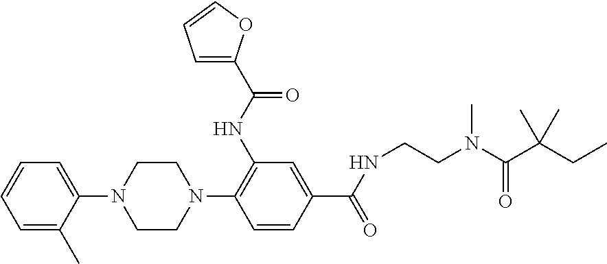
C1=C(C)C(N2CCN(C3=C(NC(C4=CC=CO4)=O)C=C(C(NCCN(C(=O)C(CC)(C)C)C)=O)C=C3)CC2)=CC=C1
